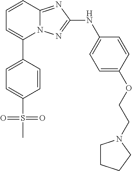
C1=CC2=NC(NC3=CC=C(OCCN4CCCC4)C=C3)=NN2C(C2=CC=C(S(=O)(=O)C)C=C2)=C1
